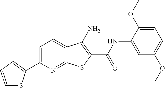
C1=C(C2=CC=CS2)N=C2C(=C1)C(N)=C(C(NC1=CC(OC)=CC=C1OC)=O)S2
